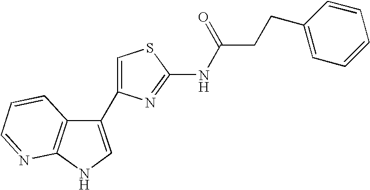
C1(C2=CSC(NC(CCC3=CC=CC=C3)=O)=N2)=CNC2=C1C=CC=N2
